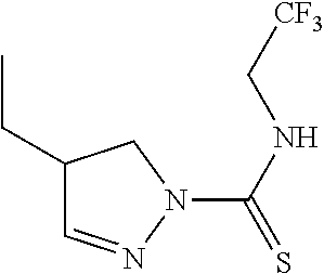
C1(CC)C=NN(C(=S)NC[CF3])C1
